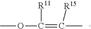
COC([R11])=C(C)[R15]
